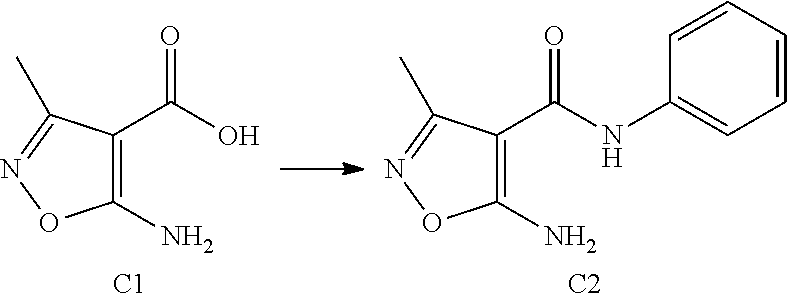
C1(N)=C(C(O)=O)C(C)=NO1.[C1].C1(N)=C(C(NC2=CC=CC=C2)=O)C(C)=NO1.[C2]
